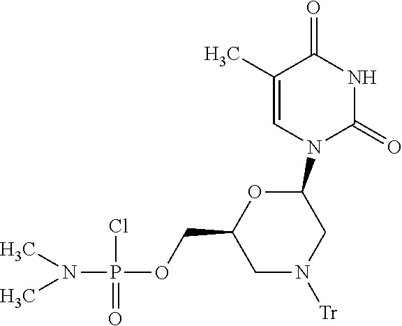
O=C1C(C)=CN(C2OC(COP(N(C)C)(Cl)=O)CN([Tr])C2)C(=O)N1
